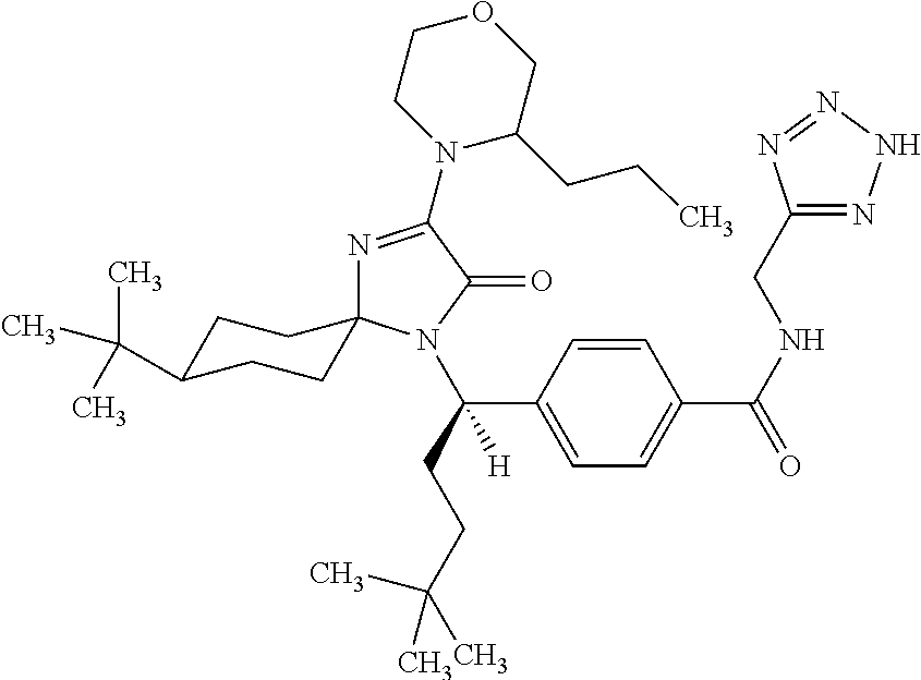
N1=C(N2C(CCC)COCC2)C(=O)N(C(C2=CC=C(C(NCC3=NNN=N3)=O)C=C2)(CCC(C)(C)C)[H])C12CCC(C(C)(C)C)CC2
